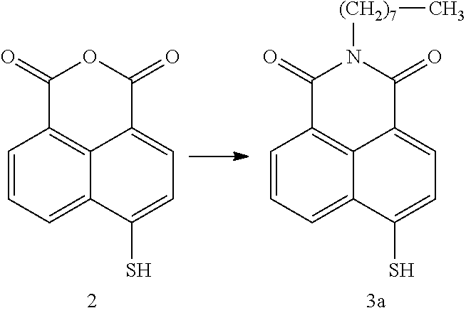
C1(=O)C2=C3C(=CC=C(S)C3=CC=C2)C(=O)O1.C1(=O)C2=C3C(=CC=C(S)C3=CC=C2)C(=O)N1[(CH2)7]C
